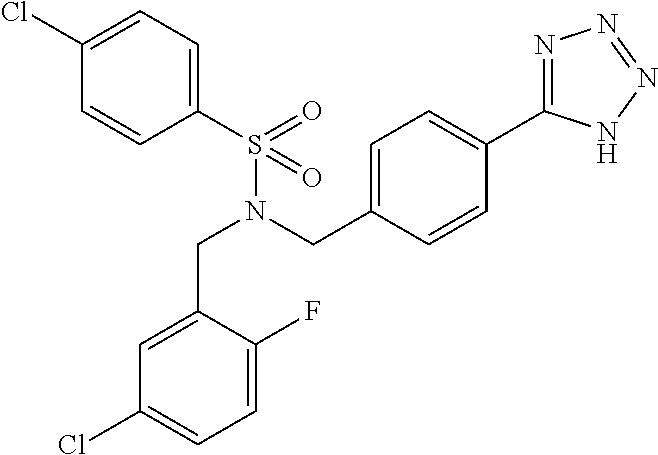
C(N(CC1=CC=C(C2=NN=NN2)C=C1)S(C1=CC=C(Cl)C=C1)(=O)=O)C1=CC(Cl)=CC=C1F
